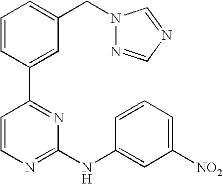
C1=CC(C2=NC(NC3=CC([NO2])=CC=C3)=NC=C2)=CC(CN2N=CN=C2)=C1
